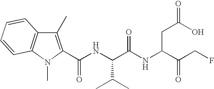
C1(C)=C(C(NC(C(NC(C(CF)=O)CC(O)=O)=O)C(C)C)=O)N(C)C2=C1C=CC=C2
